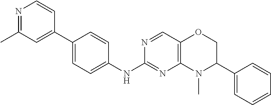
C1(C2=CC=C(NC3=NC4=C(C=N3)OCC(C3=CC=CC=C3)N4C)C=C2)=CC(C)=NC=C1
